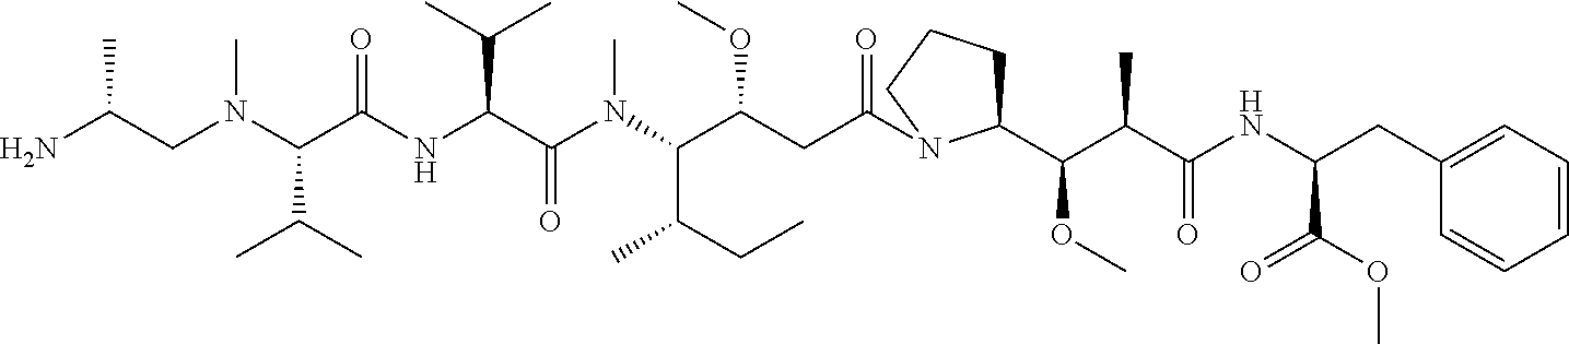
NC(CN(C(C(NC(C(N(C(C(CC(=O)N1C(C(C(C(NC(CC2=CC=CC=C2)C(OC)=O)=O)C)OC)CCC1)OC)C(CC)C)C)=O)C(C)C)=O)C(C)C)C)C
